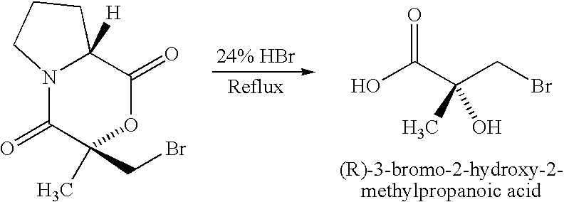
OC(C(CBr)(C)O)=O.N12C(=O)C(C)(CBr)OC(=O)C1([H])CCC2
